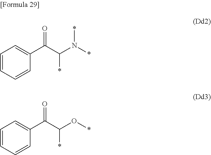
C1=CC=CC(C(C(N(*)*)*)=O)=C1.C1=CC=CC(C(C(O*)*)=O)=C1
